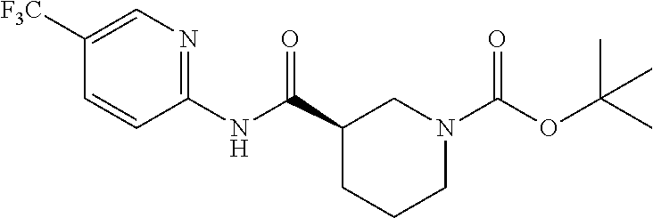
C1(NC(C2CCCN(C(OC(C)(C)C)=O)C2)=O)=NC=C([F3C])C=C1
